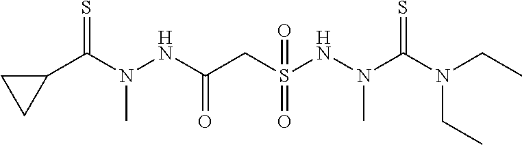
C1(C(N(NC(CS(NN(C(N(CC)CC)=S)C)(=O)=O)=O)C)=S)CC1
